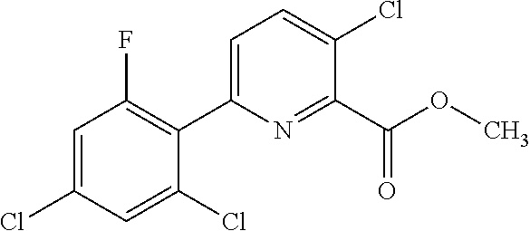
C1(Cl)=CC(Cl)=CC(F)=C1C1=CC=C(Cl)C(C(OC)=O)=N1
